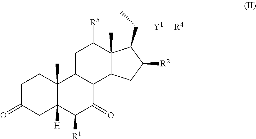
C1C(=O)CC2([H])C(C)(C1)C1C(C(=O)C2[R1])C2C(C)(C([R5])C1)C(C(C)[Y1][R4])C([R2])C2
